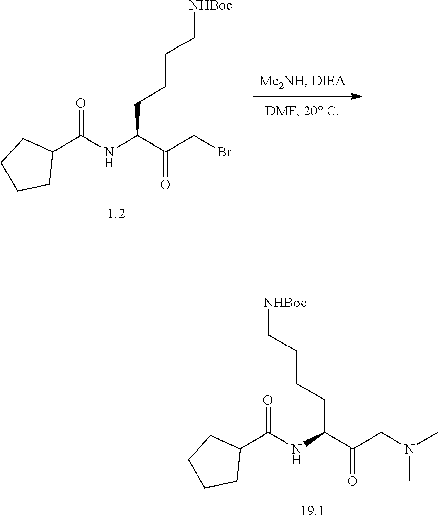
C(C(C(CN(C)C)=O)NC(C1CCCC1)=O)CCC[NHBoc].C(C(C(CBr)=O)NC(C1CCCC1)=O)CCC[NHBoc]
